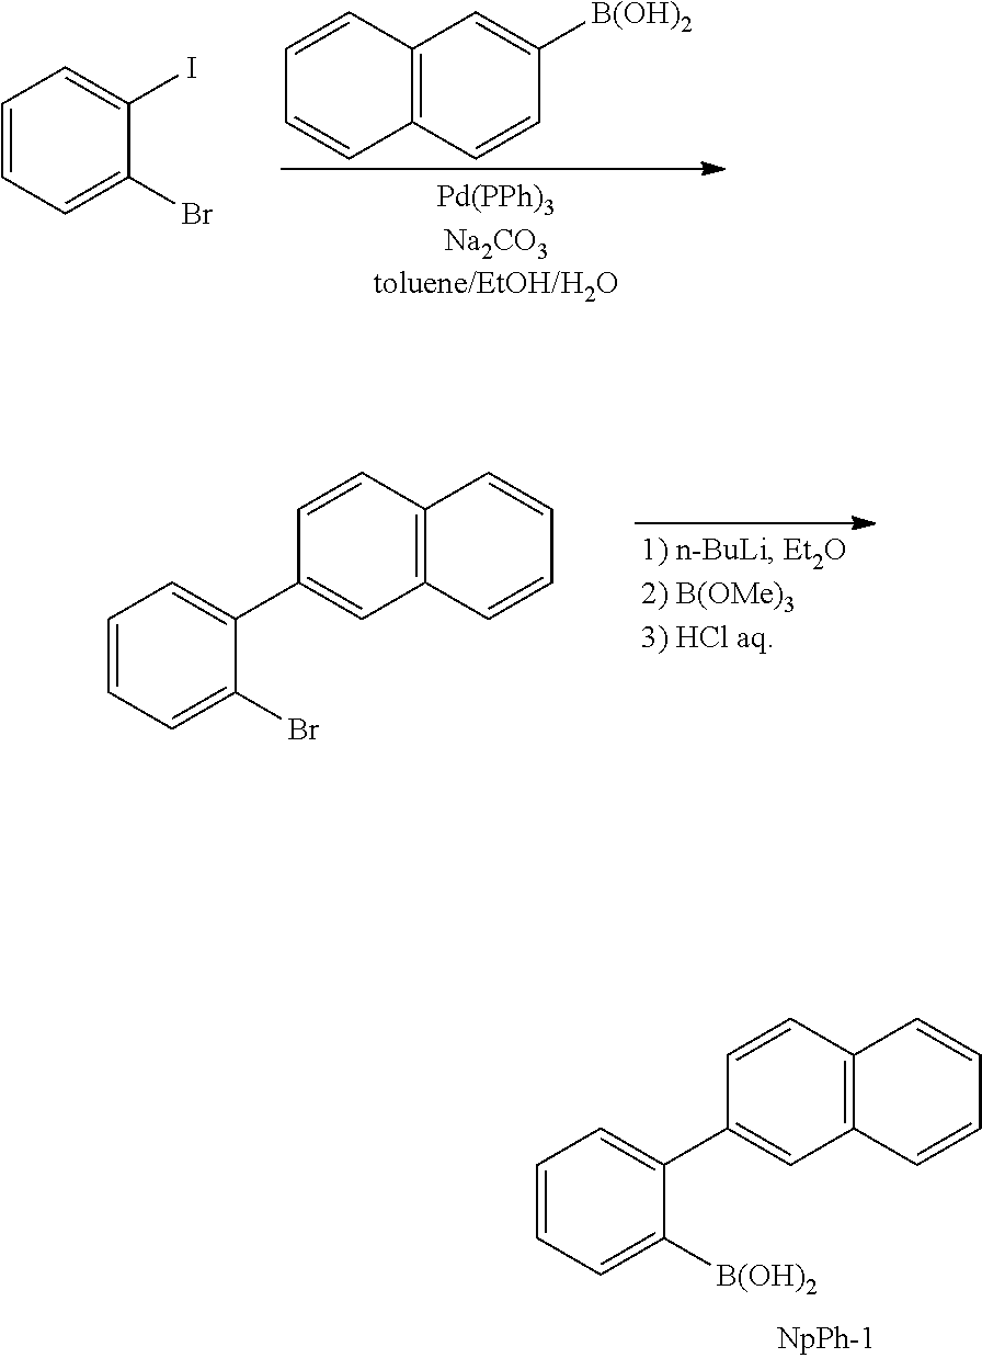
C1=CC2=C(C=C1C1=CC=CC=C1[B(OH)2])C=CC=C2.C1=CC2=C(C=C1)C=CC([B(OH)2])=C2.C1=CC=C(Br)C(I)=C1.C1=CC2=C(C=C1C1=CC=CC=C1Br)C=CC=C2
